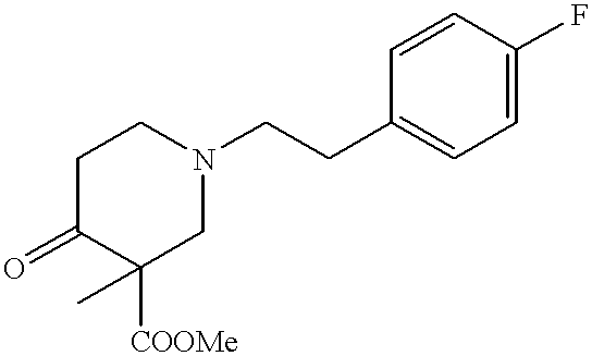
C1C(=O)C([COOMe])(C)CN(CCC2=CC=C(F)C=C2)C1
